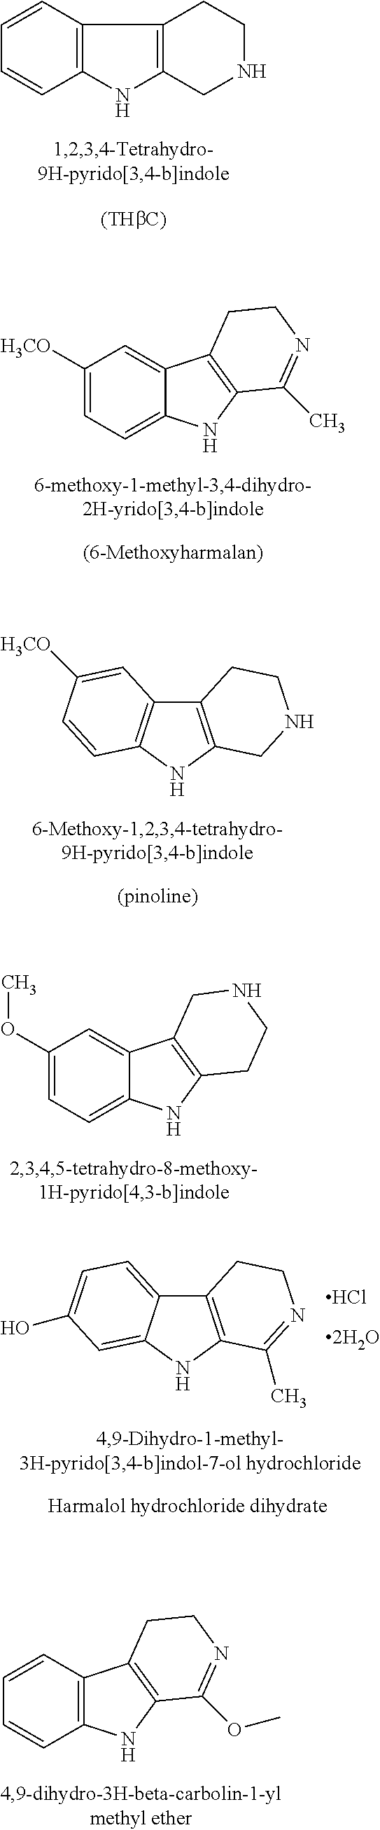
C1=CC2=C(C=C1)NC1=C2CCNC1.C1([H3CO])=CC=C2C(=C1)C1=C(N2)C(C)=NCC1.C12=C(NC3=C1C=C([H3CO])C=C3)CNCC2.C1(OC)=CC=C2C(=C1)C1=C(N2)CCNC1.C12=C(NC3=CC(O)=CC=C13)C(C)=NCC2.Cl.[2H2O].C1=CC2=C(C=C1)NC1=C2CCN=C1OC
